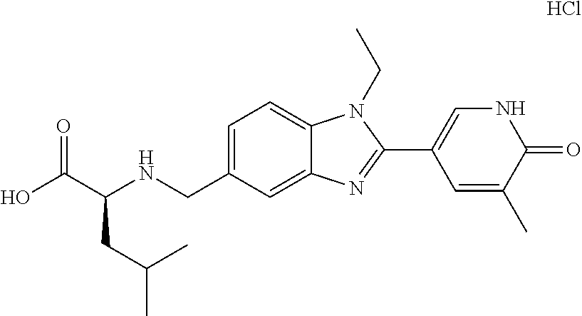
C1=C(CNC(C(O)=O)CC(C)C)C=C2C(=C1)N(CC)C(C1=CNC(=O)C(C)=C1)=N2.Cl
